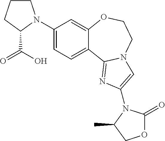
C1(N2CCCC2C(=O)O)=CC=C2C(=C1)OCCN1C2=NC(N2C(=O)OCC2C)=C1
